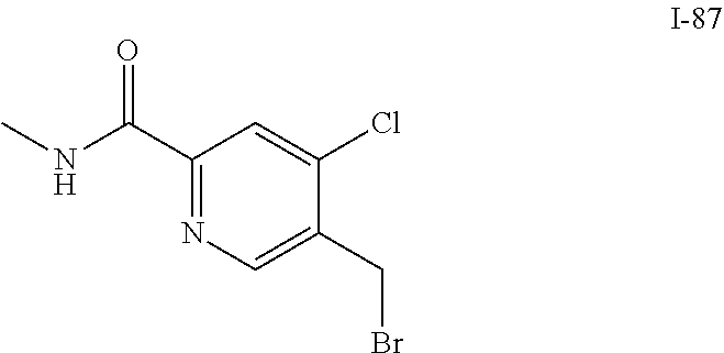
C1(C(NC)=O)=NC=C(CBr)C(Cl)=C1
